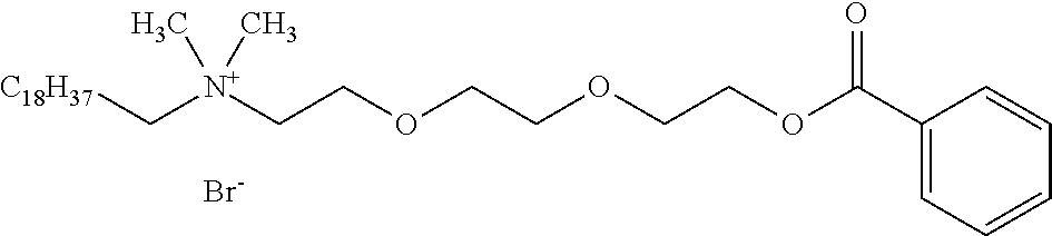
C1(C(OCCOCCOCC[N+](C[C18H37])(C)C)=O)=CC=CC=C1.[Br-]
